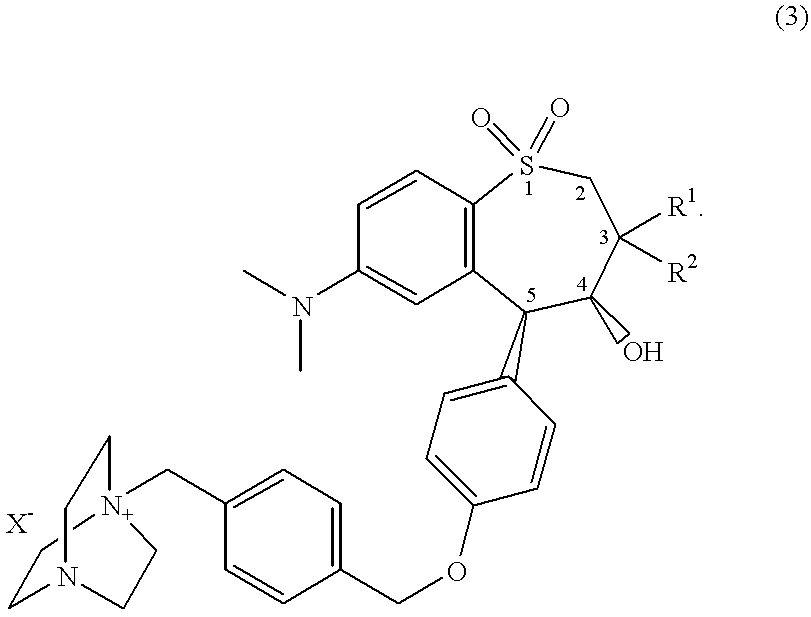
C1=CC2=C(C=C1N(C)C)C(C1=CC=C(OCC3=CC=C(C[N+]45CCN(CC4)CC5)C=C3)C=C1)C(O)C([R1])([R2])CS2(=O)=O
